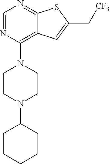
C1=NC(N2CCN(C3CCCCC3)CC2)=C2C(=N1)SC(C[CF3])=C2
